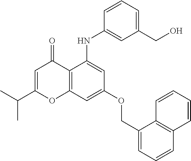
C12=C(C=C(OCC3=CC=CC4=C3C=CC=C4)C=C1NC1=CC(CO)=CC=C1)OC(C(C)C)=CC2=O
